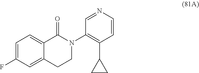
C12=CC(F)=CC=C1C(=O)N(C1=C(C3CC3)C=CN=C1)CC2
